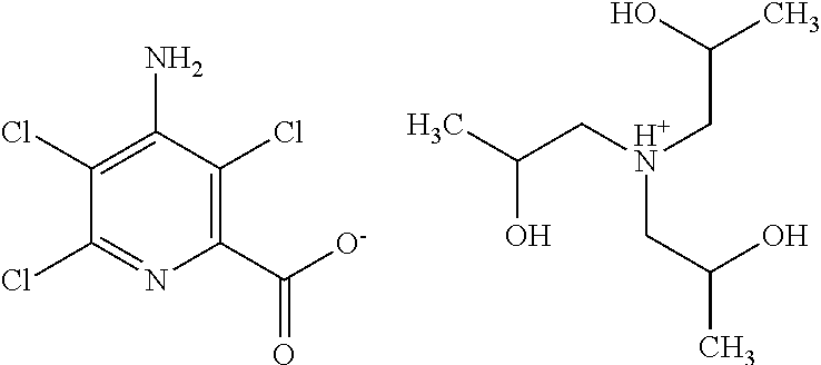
C1(Cl)=C(N)C(Cl)=C(C([O-])=O)N=C1Cl.CC(O)C[H+N](CC(C)O)CC(C)O
